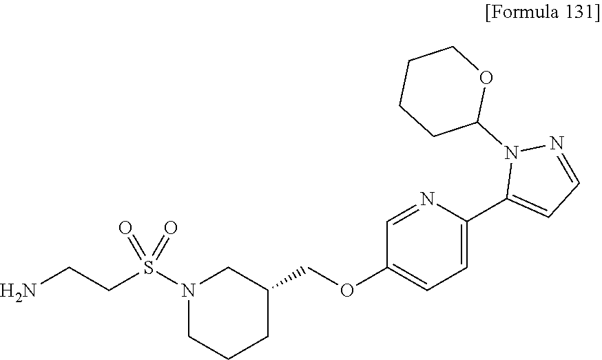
C1=NC(C2=CC=NN2C2OCCCC2)=CC=C1OCC1CN(S(CCN)(=O)=O)CCC1
